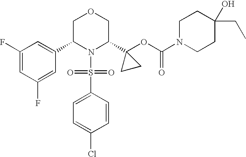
C1(C2N(S(=O)(=O)C3=CC=C(Cl)C=C3)C(C3(OC(=O)N4CCC(CC)(O)CC4)CC3)COC2)=CC(F)=CC(F)=C1
